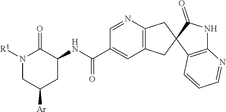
N1([R1])CC([Ar])CC(NC(C2=CC3=C(N=C2)CC2(C3)C3=C(NC2=O)N=CC=C3)=O)C1=O
